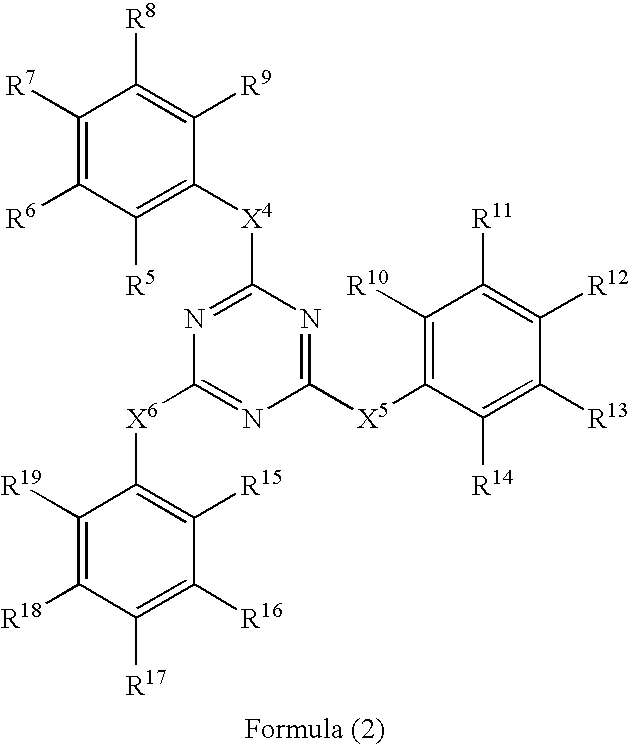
C1([X5]C2=C([R10])C([R11])=C([R12])C([R13])=C2[R14])=NC([X4]C2=C([R5])C([R6])=C([R7])C([R8])=C2[R9])=NC([X6]C2=C([R15])C([R16])=C([R17])C([R18])=C2[R19])=N1
